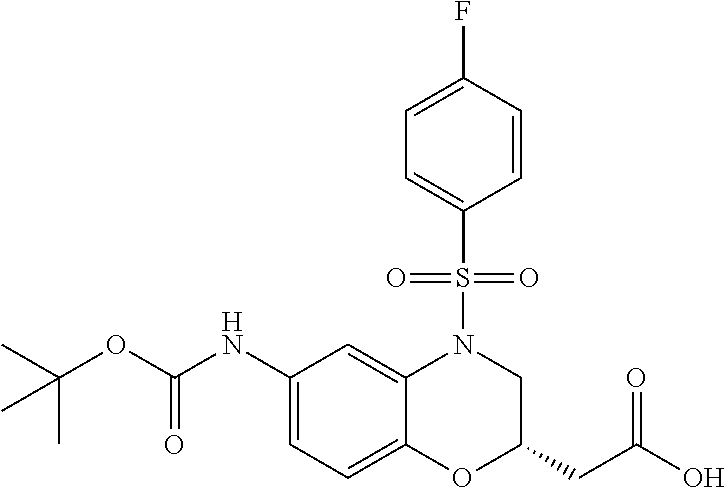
C1(NC(OC(C)(C)C)=O)=CC=C2C(=C1)N(S(C1=CC=C(F)C=C1)(=O)=O)CC(CC(O)=O)O2
